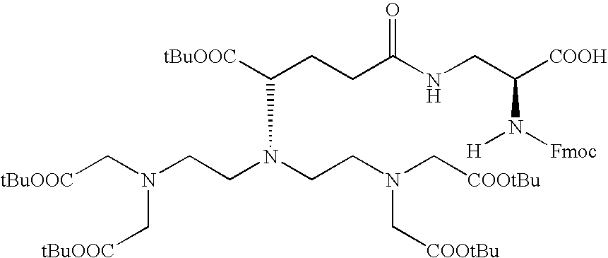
[tBuOOC]CN(CCN(CCN(C[COOtBu])C[COOtBu])C([tBuOOC])CCC(NCC([COOH])N([H])[Fmoc])=O)C[tBuOOC]
